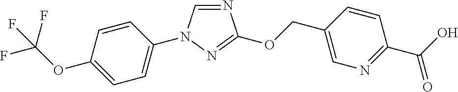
N1=CN(C2=CC=C(OC(F)(F)F)C=C2)N=C1OCC1=CN=C(C(O)=O)C=C1
